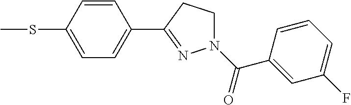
N1(C(=O)C2=CC(F)=CC=C2)CCC(C2=CC=C(SC)C=C2)=N1
